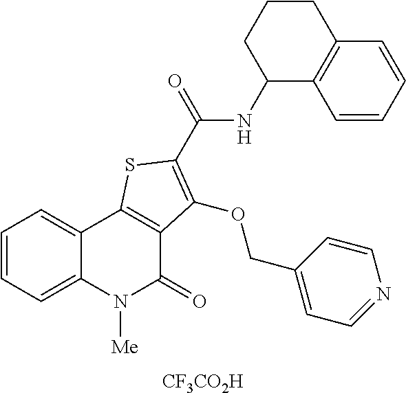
C1=CC=C2C(=C1)C1=C(C(=O)N2[Me])C(OCC2=CC=NC=C2)=C(C(NC2C3=C(C=CC=C3)CCC2)=O)S1.[CF3CO2H]
